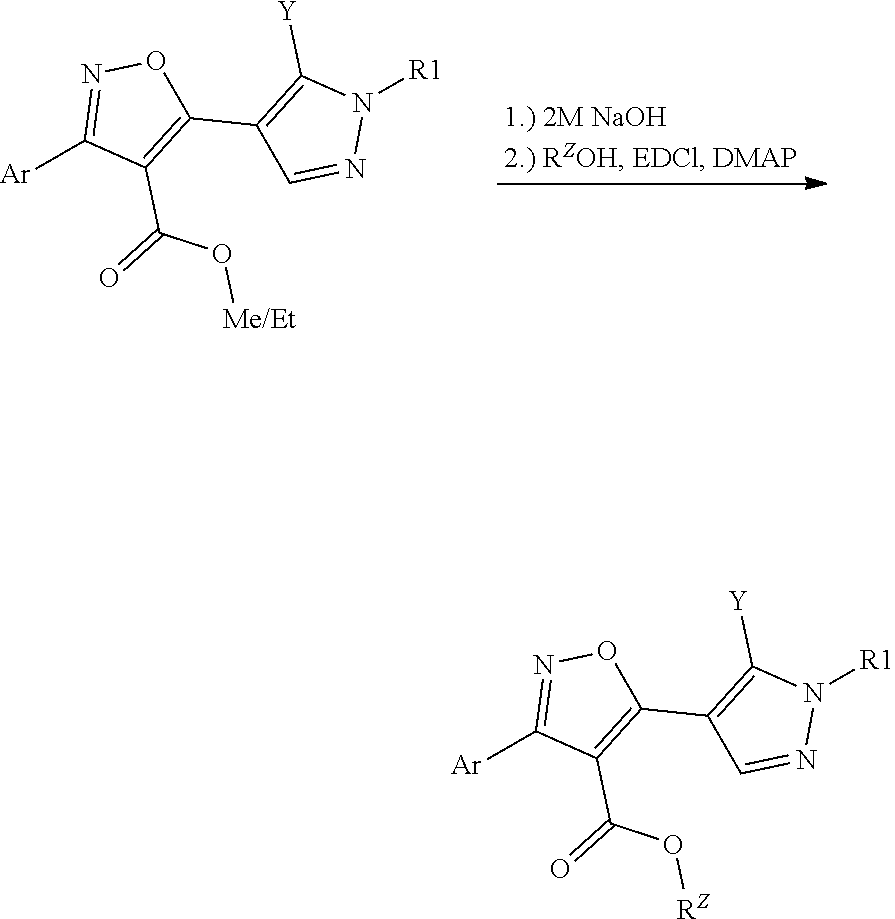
[Ar]C1=NOC(C2=C([Y])N([R1])N=C2)=C1C(=O)O[Me/Et].[Ar]C1=NOC(C2=C([Y])N([R1])N=C2)=C1C(=O)O[RZ]
